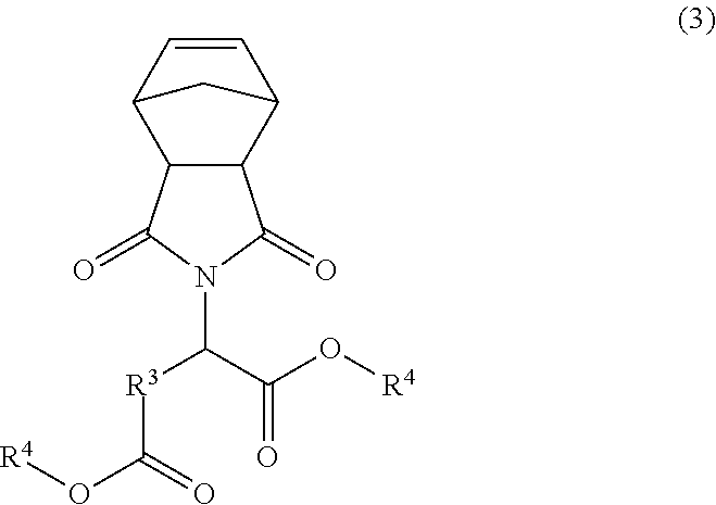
C1=CC2C3C(C1C2)C(=O)N(C(C(O[R4])=O)[R3]C(O[R4])=O)C3=O
